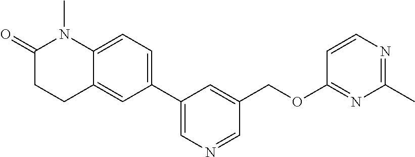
C1(C2=CC=C3C(=C2)CCC(=O)N3C)=CN=CC(COC2=NC(C)=NC=C2)=C1
